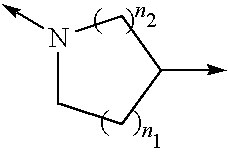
N1(->C)CCC(->C)C1
